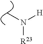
CN([H])[R23]
